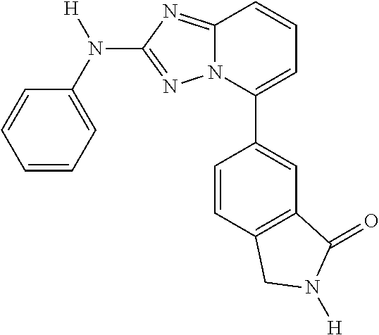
C1=CC=C(N([H])C2=NN3C(=N2)C=CC=C3C2=CC3=C(C=C2)CN([H])C3=O)C=C1
